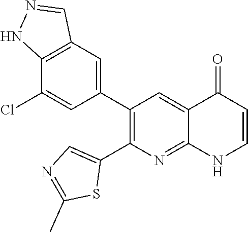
C12=C(C=C(C3=C(C4=CN=C(C)S4)N=C4C(=C3)C(=O)C=CN4)C=C1Cl)C=NN2
